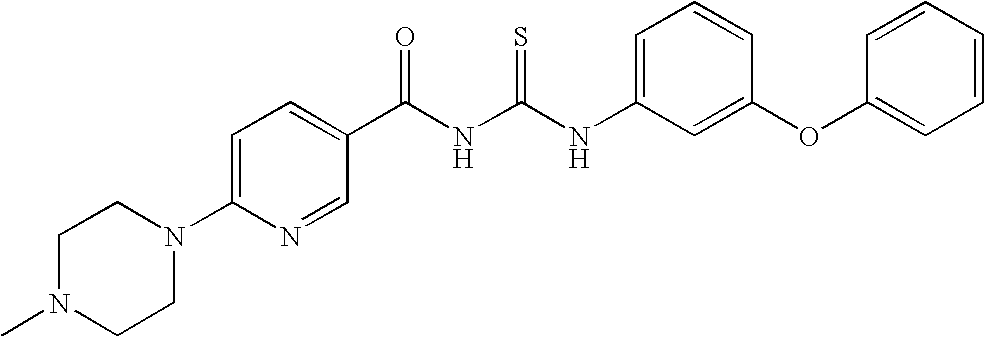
C(NC(NC1=CC=CC(OC2=CC=CC=C2)=C1)=S)(=O)C1=CC=C(N2CCN(C)CC2)N=C1
